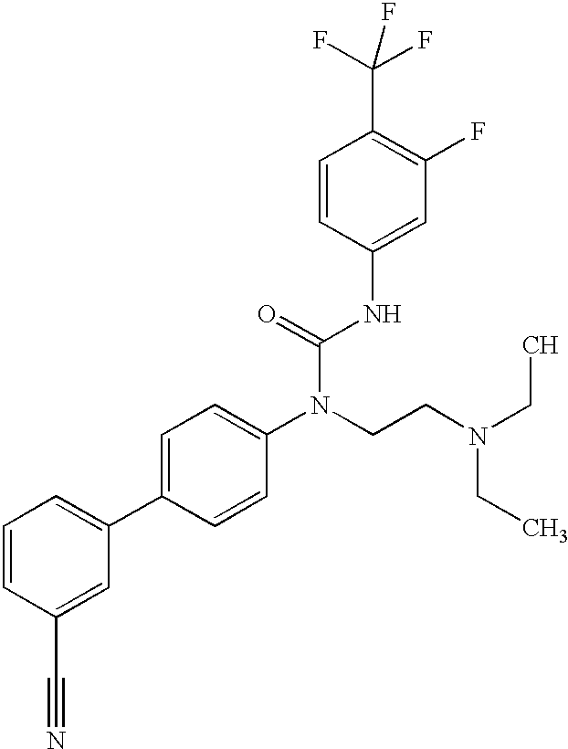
C1=CC(C#N)=CC(C2=CC=C(N(CCN(CC)CC)C(=O)NC3=CC(F)=C(C(F)(F)F)C=C3)C=C2)=C1
